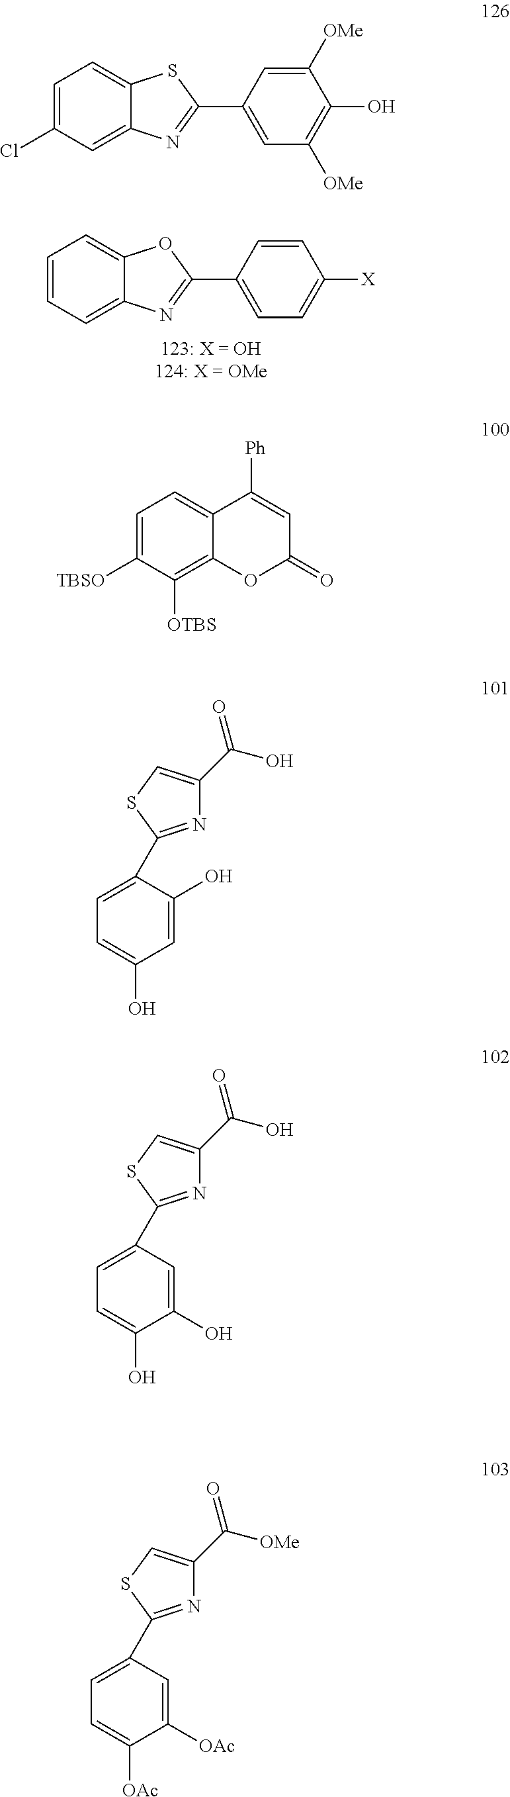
C1=CC=C2C(=C1)OC(C1=CC=C([X])C=C1)=N2.C1=C(Cl)C=C2C(=C1)SC(C1=CC([OMe])=C(O)C([OMe])=C1)=N2.C1=C([TBSO])C([OTBS])=C2C(=C1)C([Ph])=CC(=O)O2.C1=C(O)C(C2=NC(C(O)=O)=CS2)=CC=C1O.C1(O)=CC(C2=NC(C(O)=O)=CS2)=CC=C1O.C1([OAc])=CC(C2=NC(C([OMe])=O)=CS2)=CC=C1[OAc]
